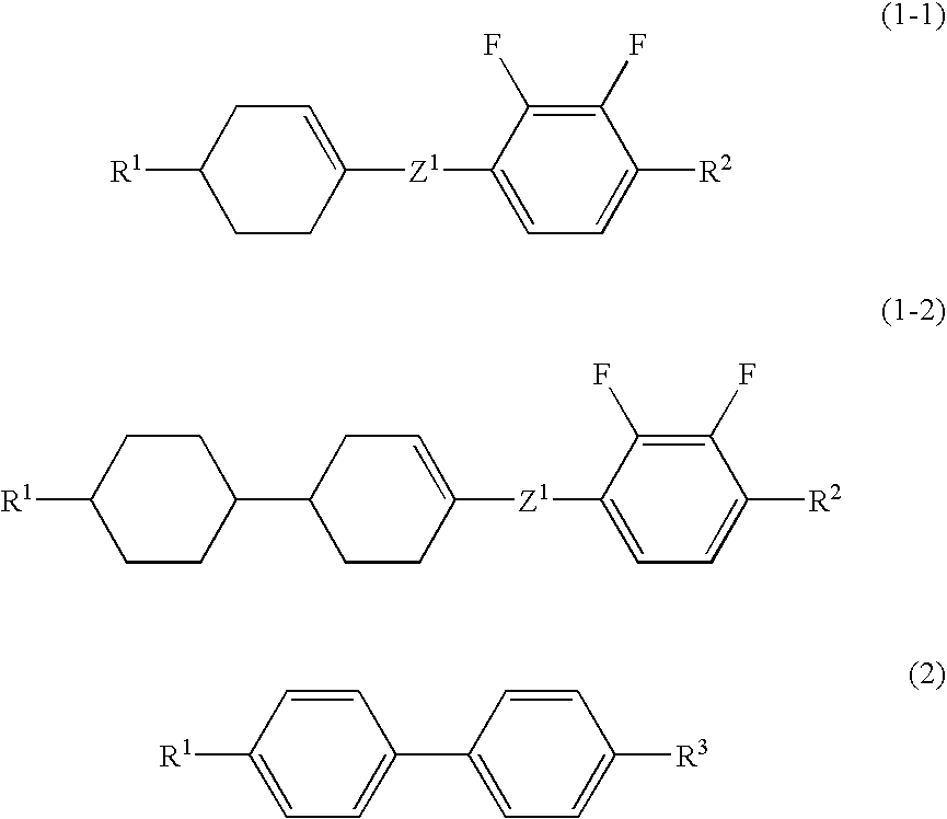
C1CC([R1])CCC1C1CCC([Z1]C2=CC=C([R2])C(F)=C2F)=CC1.[R1]C1CCC([Z1]C2=CC=C([R2])C(F)=C2F)=CC1.C1=CC([R1])=CC=C1C1=CC=C([R3])C=C1
